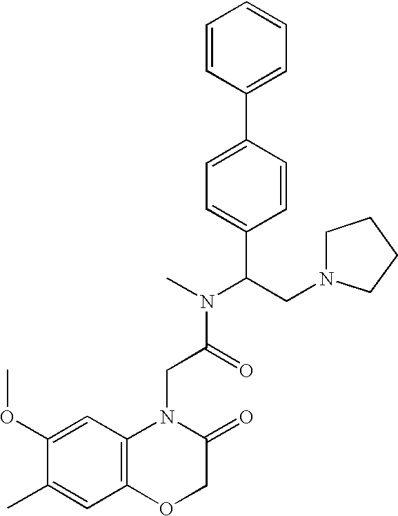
C1(OC)=CC2=C(C=C1C)OCC(=O)N2CC(=O)N(C)C(CN1CCCC1)C1=CC=C(C2=CC=CC=C2)C=C1
